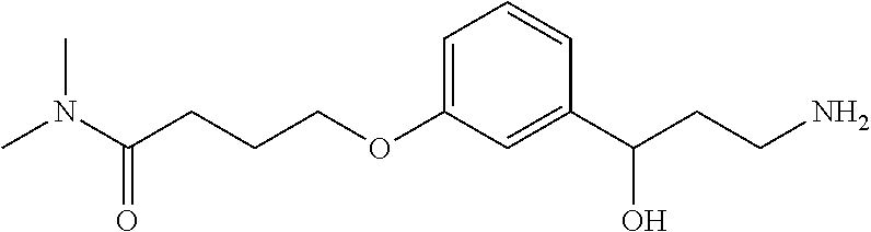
C(CCCOC1=CC=CC(C(CCN)O)=C1)(N(C)C)=O
